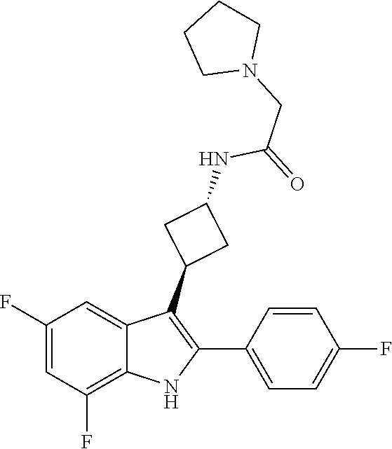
N(C(=O)CN1CCCC1)C1CC(C2=C(C3=CC=C(F)C=C3)NC3=C(F)C=C(F)C=C23)C1
